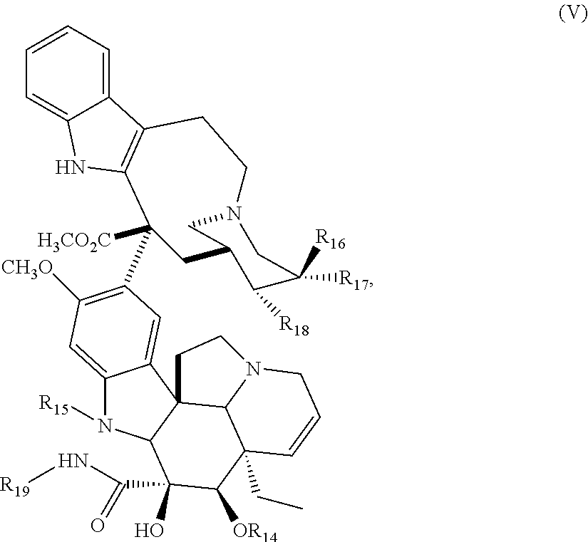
C12=CC([CH3O])=C(C3([H3CO2C])C4=C(C5=CC=CC=C5N4)CCN4CC(C3)C([R18])C([R16])([R17])C4)C=C1C13C(N2[R15])C(C(=O)N[R19])(O)C([OR14])C2(CC)C1N(CC=C2)CC3
